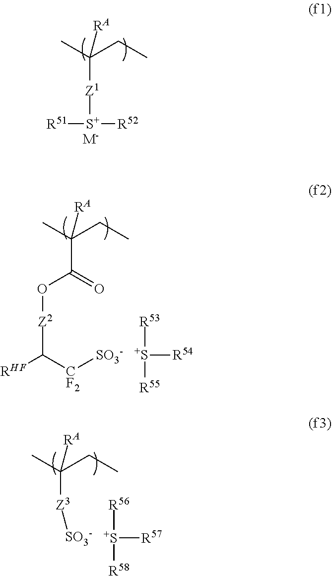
CC(CC)([RA])[Z1][S+]([R52])[R51].[M-].[S+]([R54])([R53])[R55].CC(CC)([RA])C(=O)O[Z2]C([RHF])[CF2][SO3-].CC(CC)([RA])[Z3][SO3-].[S+]([R57])([R56])[R58]
